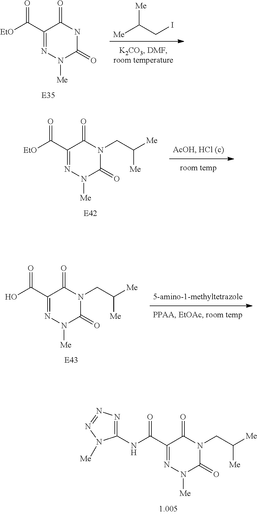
[Me]C(CI)[Me].N1C(=O)C(C(=O)[EtO])=NN([Me])C1=O.C(C([Me])[Me])N1C(=O)C(C(=O)[EtO])=NN([Me])C1=O.C(C([Me])[Me])N1C(=O)C(C(=O)O)=NN([Me])C1=O.C(C([Me])[Me])N1C(=O)C(C(=O)NC2=NN=NN2[Me])=NN([Me])C1=O
